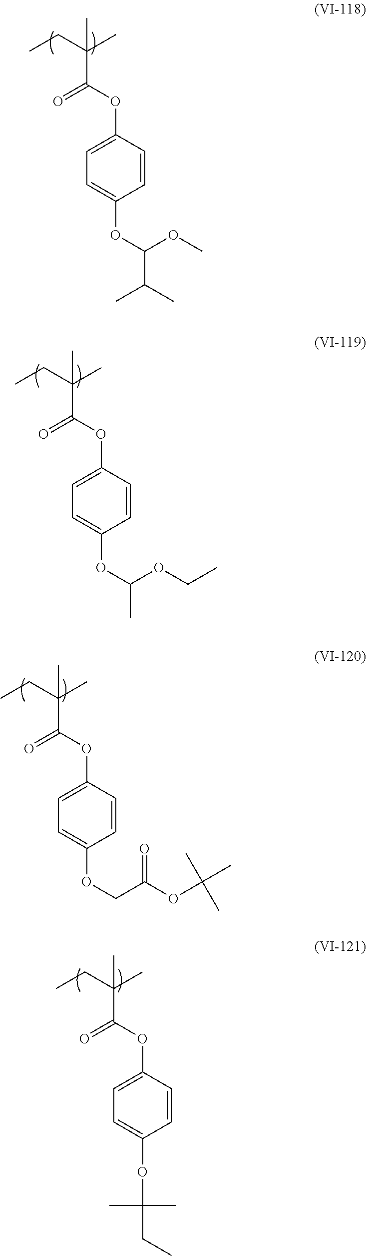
CCC(C)(C(=O)OC1=CC=C(OC(C(C)C)OC)C=C1)C.CCC(C)(C(=O)OC1=CC=C(OC(C)OCC)C=C1)C.CCC(C)(C(=O)OC1=CC=C(OCC(OC(C)(C)C)=O)C=C1)C.CCC(C)(C(=O)OC1=CC=C(OC(CC)(C)C)C=C1)C
